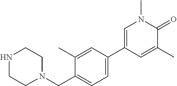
C1(C)=CC(C2=CN(C)C(=O)C(C)=C2)=CC=C1CN1CCNCC1
